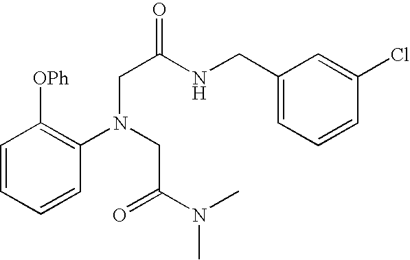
C1=CC=CC(N(CC(=O)N(C)C)CC(NCC2=CC=CC(Cl)=C2)=O)=C1[OPh]
